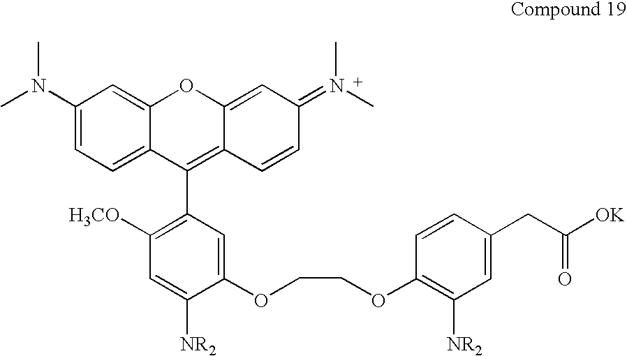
C1(N(C)C)=CC=C2C(=C1)OC1=CC(=N(C)C)C=CC1=C2C1=C([H3CO])C=C([NR2])C(OCCOC2=C([NR2])C=C(CC([OK])=O)C=C2)=C1
